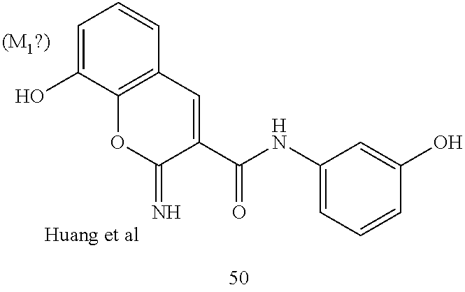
C1=C(O)C2=C(C=C1)C=C(C(NC1=CC=CC(O)=C1)=O)C(=N)O2
